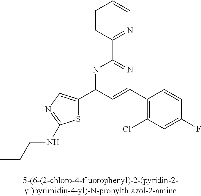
C1(C2=CC(C3=CN=C(NCCC)S3)=NC(C3=NC=CC=C3)=N2)=C(Cl)C=C(F)C=C1
